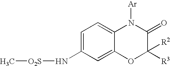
C1=C(N[O2S]C)C=C2C(=C1)N([Ar])C(=O)C([R3])([R2])O2
